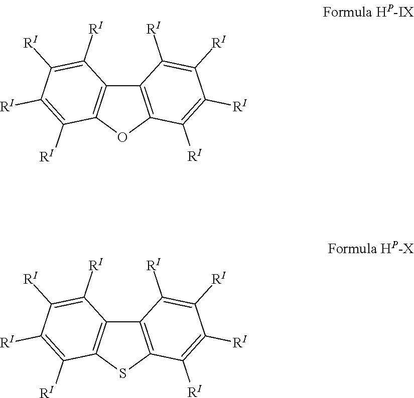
C12=C(OC3=C1C([RI])=C([RI])C([RI])=C3[RI])C([RI])=C([RI])C([RI])=C2[RI].C12=C(SC3=C1C([RI])=C([RI])C([RI])=C3[RI])C([RI])=C([RI])C([RI])=C2[RI]
